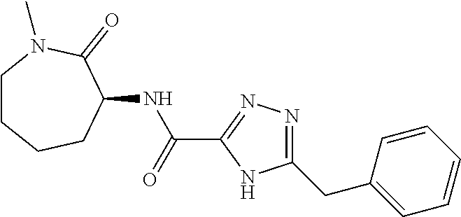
N(C(C1=NN=C(CC2=CC=CC=C2)N1)=O)C1CCCCN(C)C1=O
